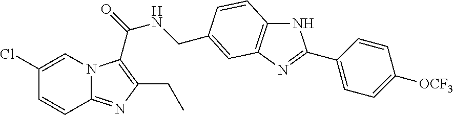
C1=C(Cl)C=CC2=NC(CC)=C(C(NCC3=CC4=C(NC(C5=CC=C([OCF3])C=C5)=N4)C=C3)=O)N12
